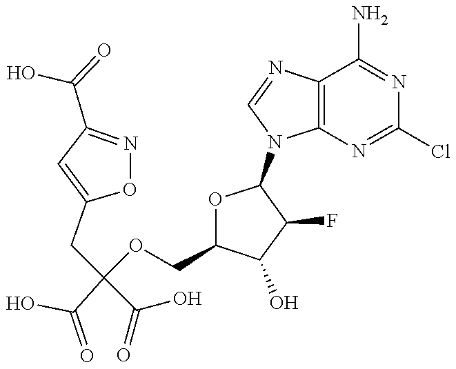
C12=C(N=C(Cl)N=C1N)N(C1OC(COC(C(O)=O)(CC3=CC(C(=O)O)=NO3)C(=O)O)C(O)C1F)C=N2
